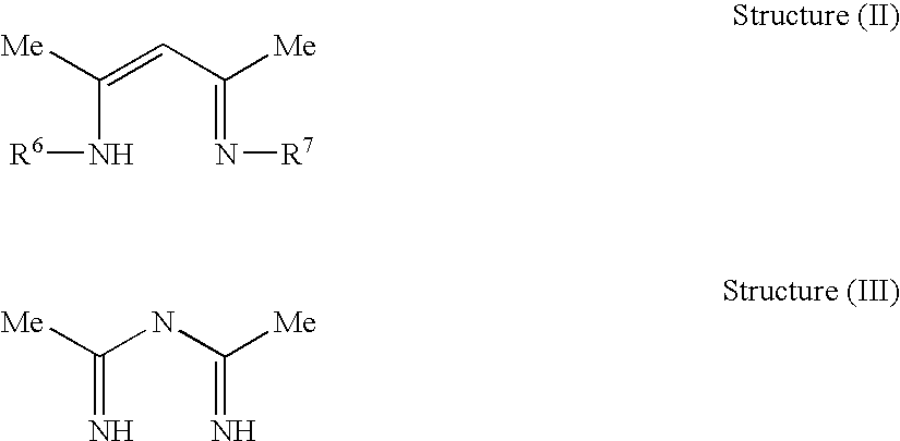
C(=CC(=N[R7])[Me])([Me])N[R6].C(NC(=N)[Me])([Me])=N
